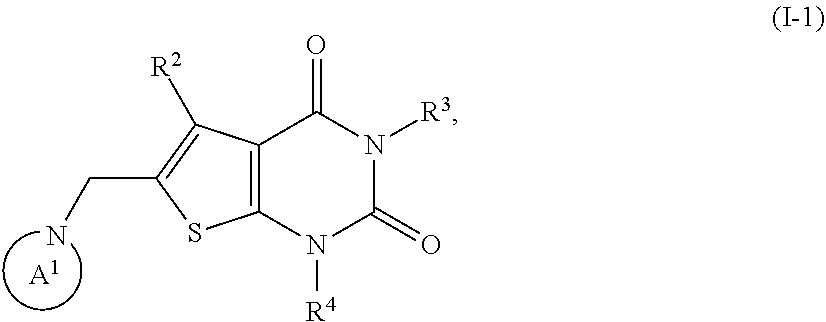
[A1].C12=C(N([R4])C(=O)N([R3])C1=O)SC(CN)=C2[R2]
